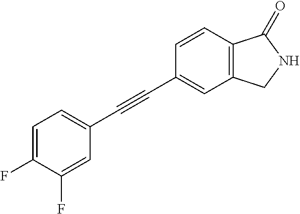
C1=C(F)C(F)=CC(C#CC2=CC3=C(C=C2)C(=O)NC3)=C1
